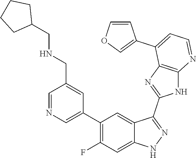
C1=NC=C(C2=C(F)C=C3C(=C2)C(C2=NC4=C(N2)N=CC=C4C2=COC=C2)=NN3)C=C1CNCC1CCCC1
